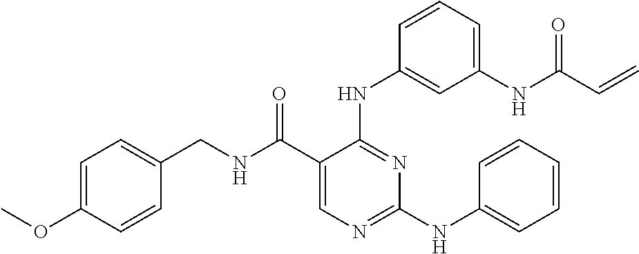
C1=C(C(NCC2=CC=C(OC)C=C2)=O)C(NC2=CC(NC(C=C)=O)=CC=C2)=NC(NC2=CC=CC=C2)=N1
